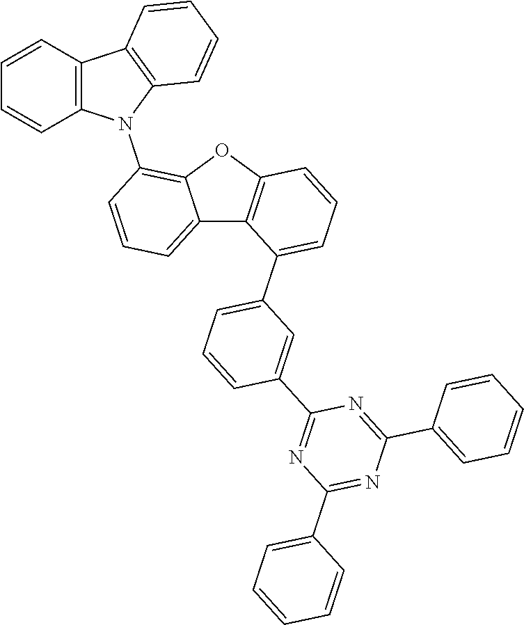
C12=CC=CC(N3C4=C(C5=C3C=CC=C5)C=CC=C4)=C1OC1=C2C(C2=CC=CC(C3=NC(C4=CC=CC=C4)=NC(C4=CC=CC=C4)=N3)=C2)=CC=C1
